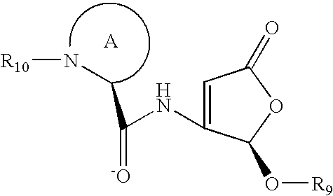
[R10]NCC(NC1=CC(=O)OC1O[R9])=[-O]
